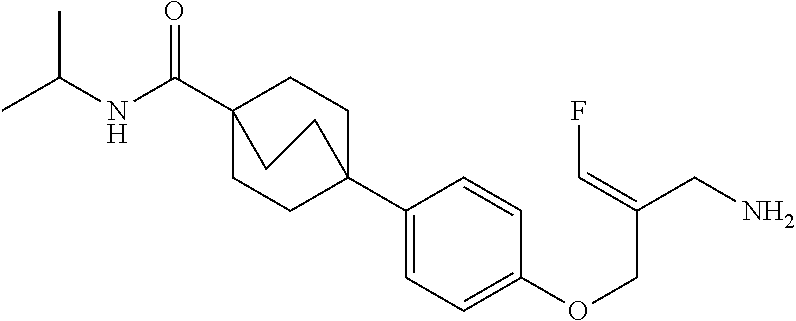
C1C2(C3=CC=C(OCC(CN)=CF)C=C3)CCC(C(=O)NC(C)C)(C1)CC2
